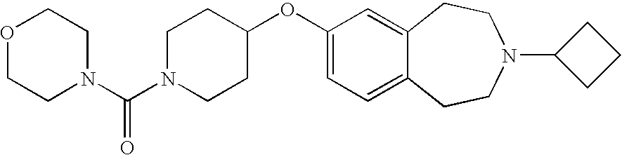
N1(C(N2CCC(OC3=CC=C4C(=C3)CCN(C3CCC3)CC4)CC2)=O)CCOCC1
